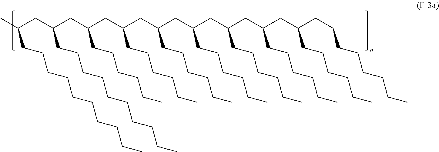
CC(CC(CC(CC(CC(CC(CC(CC(CC(CCCCCCCC)CCCCCC)CCCCCC)CCCCCC)CCCCCC)CCCCCC)CCCCCC)CCCCCC)CCCCCCCCCC)CCCCCCCCCC
